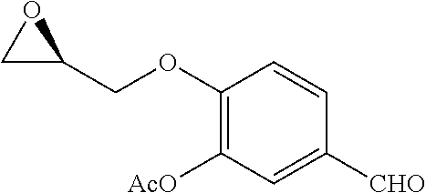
C1(OCC2OC2)=C([AcO])C=C([CHO])C=C1
